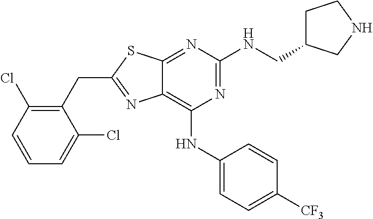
C1(CC2=NC3=C(NC4=CC=C([CF3])C=C4)N=C(NCC4CCNC4)N=C3S2)=C(Cl)C=CC=C1Cl
